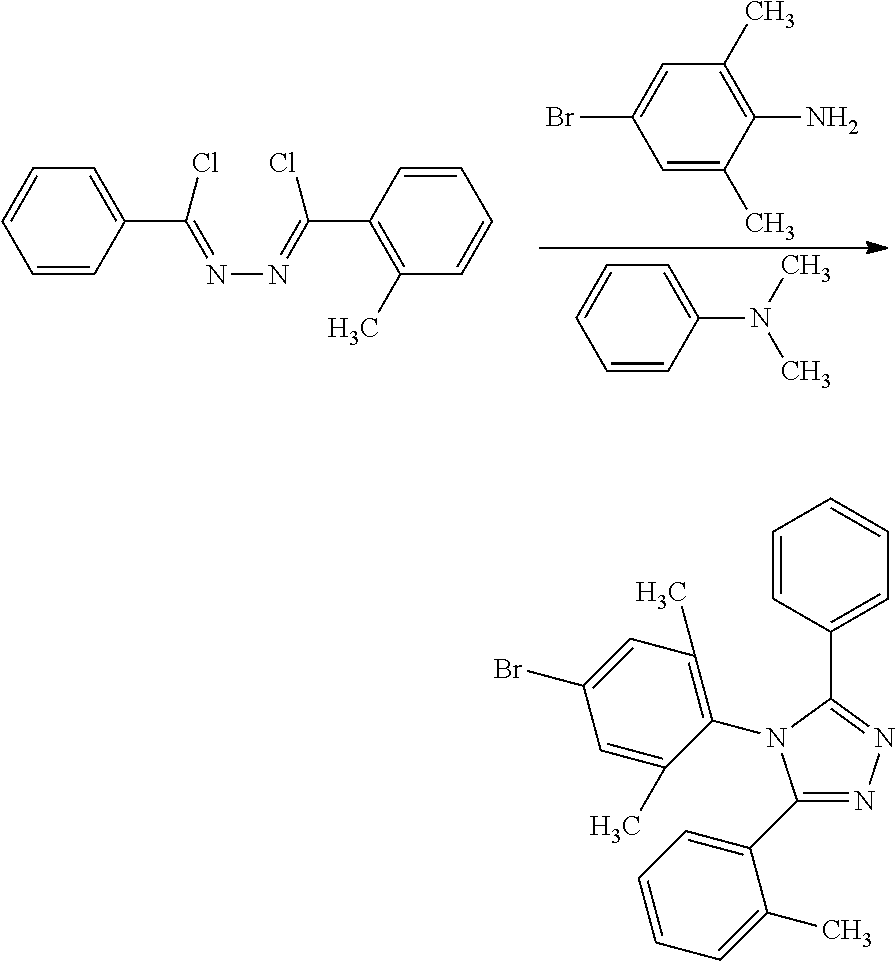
C1=CC(C(=NN=C(Cl)C2=C(C)C=CC=C2)Cl)=CC=C1.C1=C(C)C(N)=C(C)C=C1Br.C1=CC(N(C)C)=CC=C1.C1=CC(C2=NN=C(C3=CC=CC=C3C)N2C2=C(C)C=C(Br)C=C2C)=CC=C1
